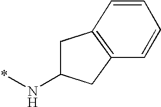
C1=CC2=C(C=C1)CC(N*)C2
